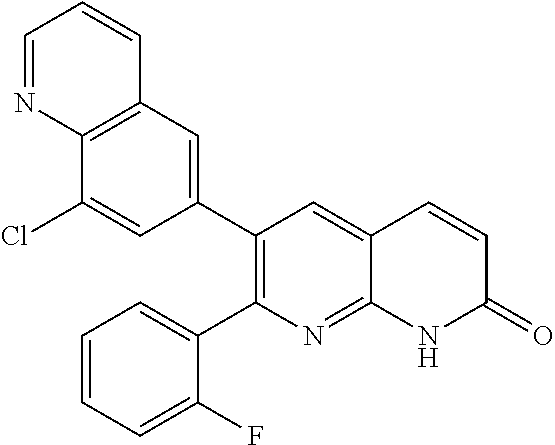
C12=C(C=C(C3=C(C4=CC=CC=C4F)N=C4C(=C3)C=CC(=O)N4)C=C1Cl)C=CC=N2
